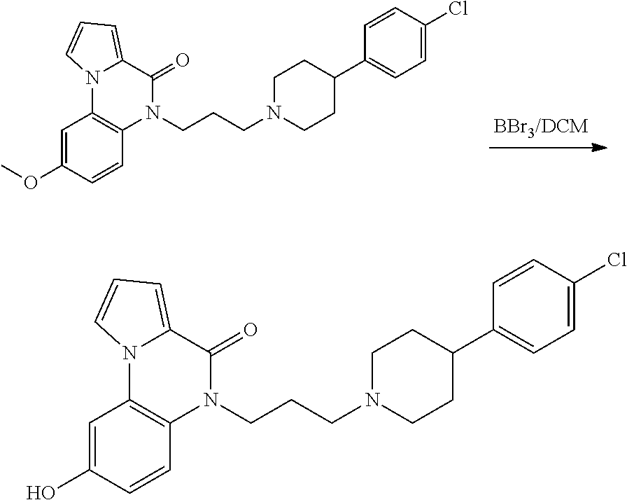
C1=C(OC)C=CC2=C1N1C(=CC=C1)C(=O)N2CCCN1CCC(C2=CC=C(Cl)C=C2)CC1.C1=C(O)C=CC2=C1N1C(=CC=C1)C(=O)N2CCCN1CCC(C2=CC=C(Cl)C=C2)CC1
